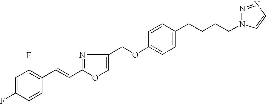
C1=C(F)C=CC(C=CC2=NC(COC3=CC=C(CCCCN4N=NC=C4)C=C3)=CO2)=C1F
